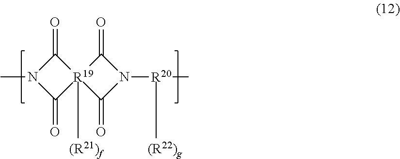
C1(=O)N(C)C(=O)[R19]12([(R21)f])C(=O)N([R20](C)[(R22)g])C2=O
